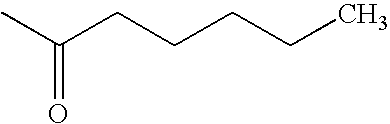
CC(CCCCC)=O
